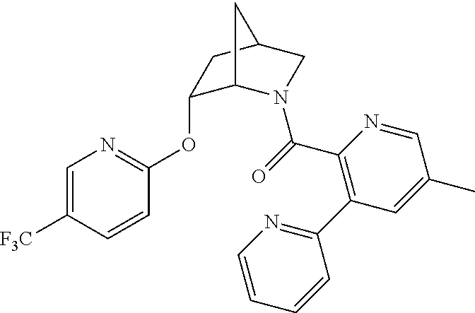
C1=C([F3C])C=CC(OC2C3N(C(=O)C4=C(C5=NC=CC=C5)C=C(C)C=N4)CC(C2)C3)=N1
